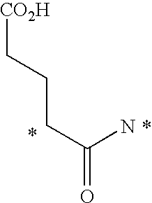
C(C(=O)N)CC[CO2H]
